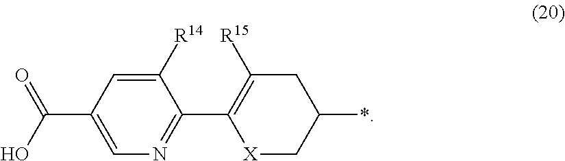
[R15]C1=C(C2=NC=C(C(O)=O)C=C2[R14])[X]CC(*)C1
